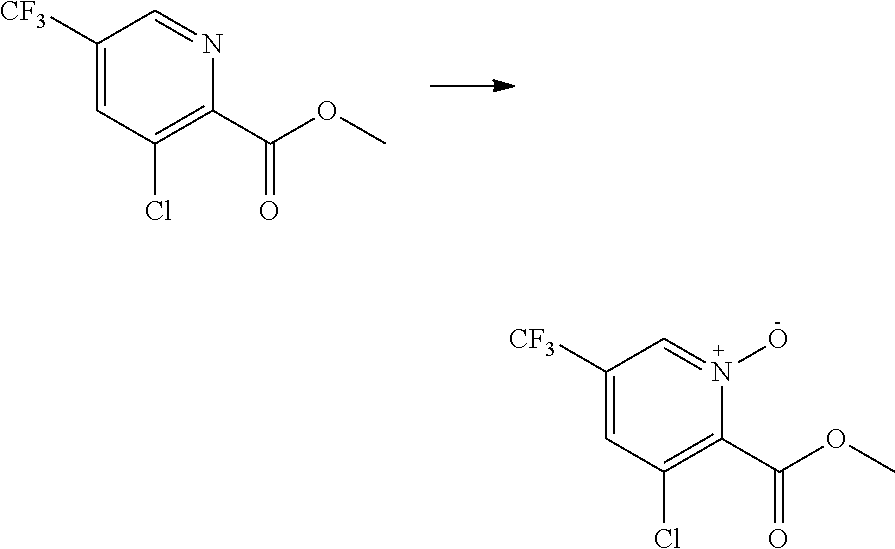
C1([CF3])=CC(Cl)=C(C(OC)=O)N(O)=C1.C1([CF3])=CC(Cl)=C(C(OC)=O)N=C1
